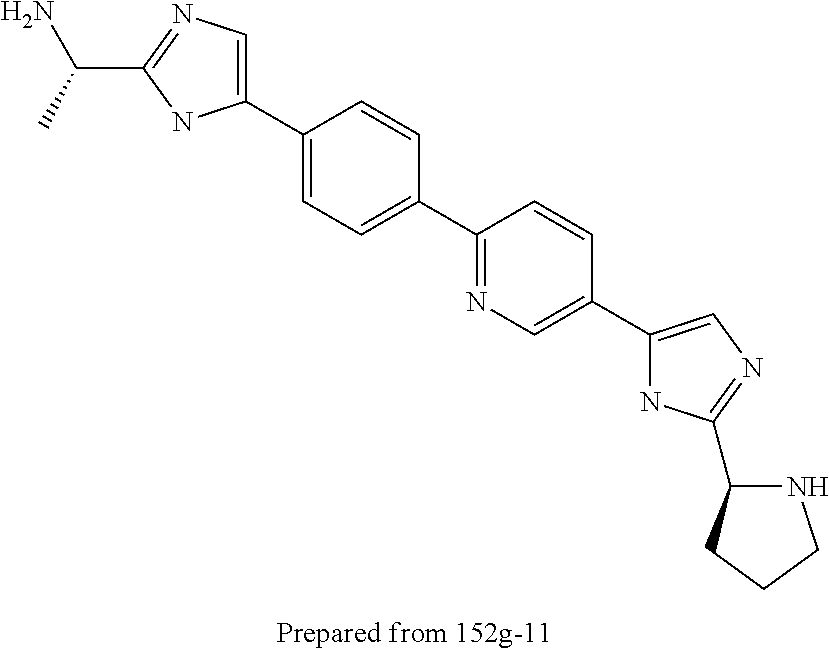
C(C1=NC=C(C2=CC=C(C3=NC=C(C4=CN=C(C5NCCC5)N4)C=C3)C=C2)N1)(C)N
